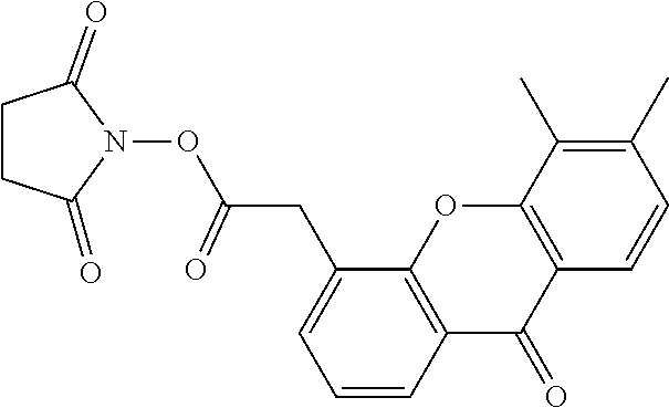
C1CC(=O)N(OC(CC2=CC=CC3=C2OC2=C(C3=O)C=CC(C)=C2C)=O)C1=O
